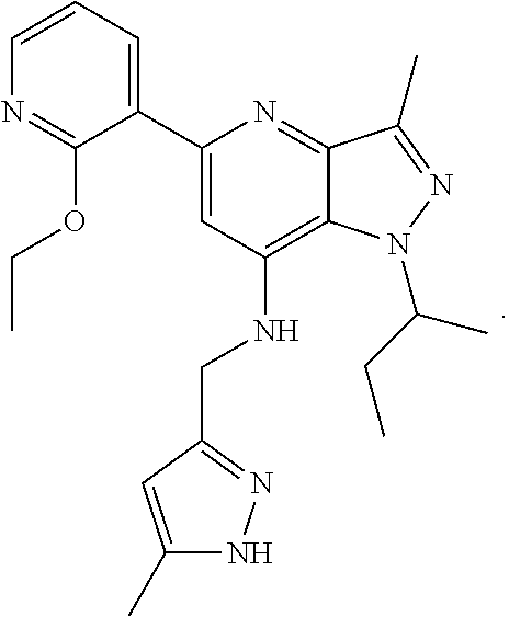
C12=C(NCC3=NNC(C)=C3)C=C(C3=CC=CN=C3OCC)N=C1C(C)=NN2C(C)CC
